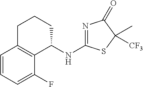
C1=CC=C(F)C2=C1CCCC2NC1=NC(=O)C(C)([CF3])S1
